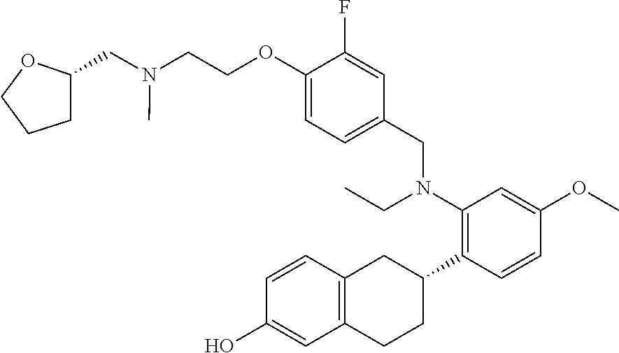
C1(O)=CC2=C(C=C1)CC(C1=C(N(CC3=CC=C(OCCN(CC4CCCO4)C)C(F)=C3)CC)C=C(OC)C=C1)CC2
